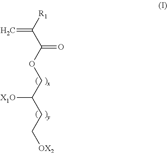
C=C(C(=O)OCC(CC[OX2])[X1O])[R1]
